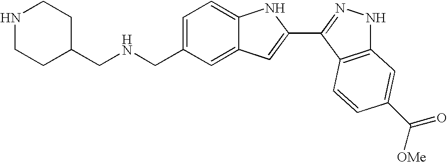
C1=C(CNCC2CCNCC2)C=C2C(=C1)NC(C1=NNC3=C1C=CC(C([OMe])=O)=C3)=C2
